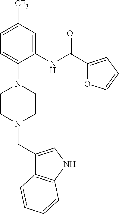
C1=C([CF3])C=C(NC(C2=CC=CO2)=O)C(N2CCN(CC3=CNC4=C3C=CC=C4)CC2)=C1
